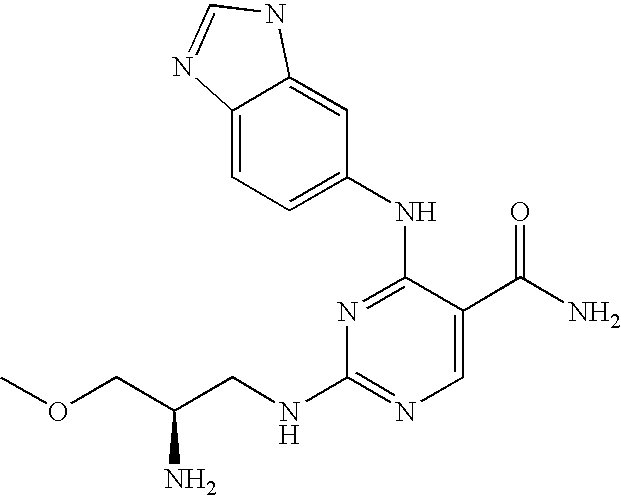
N1=C(NC2=CC=C3C(=C2)NC=N3)C(C(N)=O)=CN=C1NCC(COC)N
